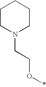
C1CN(CCO*)CCC1
